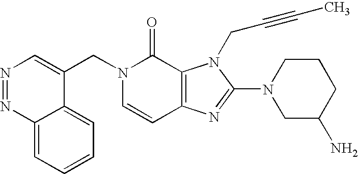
C12=CC=CC=C1C(CN1C=CC3=C(C1=O)N(CC#CC)C(N1CC(N)CCC1)=N3)=CN=N2
